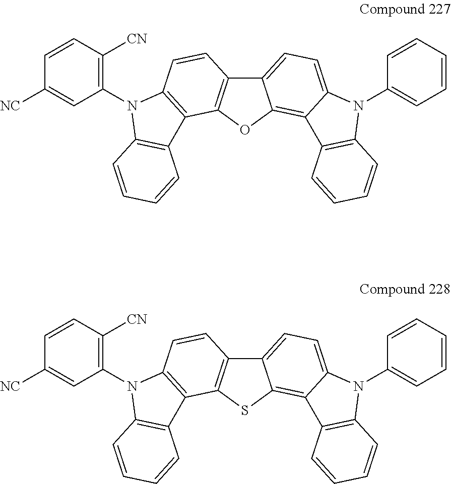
C12=CC=C3C(=C1OC1=C2C=CC2=C1C1=C(N2C2=C([CN])C=CC([NC])=C2)C=CC=C1)C1=C(N3C2=CC=CC=C2)C=CC=C1.C12=CC=C3C(=C1SC1=C2C=CC2=C1C1=C(N2C2=C([CN])C=CC([NC])=C2)C=CC=C1)C1=C(N3C2=CC=CC=C2)C=CC=C1
